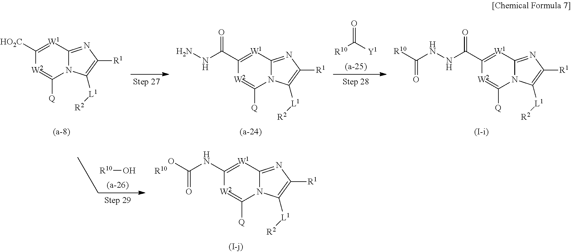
C1(NC(O)=O)=[W1]C2=NC([R1])=C([L1][R2])N2C([Q])=[W2]1.[R10].[R10]O.[R10]C([Y1])=O.C1(C(NNC([R10])=O)=O)=[W1]C2=NC([R1])=C([L1][R2])N2C([Q])=[W2]1.C1(C(NN)=O)=[W1]C2=NC([R1])=C([L1][R2])N2C([Q])=[W2]1.C1([HO2C])=[W1]C2=NC([R1])=C([L1][R2])N2C([Q])=[W2]1
